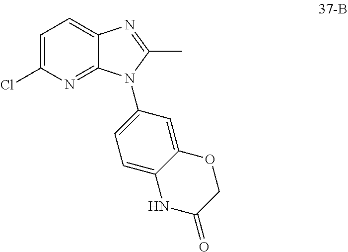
C1=C(Cl)N=C2C(=C1)N=C(C)N2C1=CC=C2C(=C1)OCC(=O)N2
